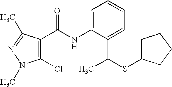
C1(Cl)=C(C(NC2=CC=CC=C2C(SC2CCCC2)C)=O)C(C)=NN1C
